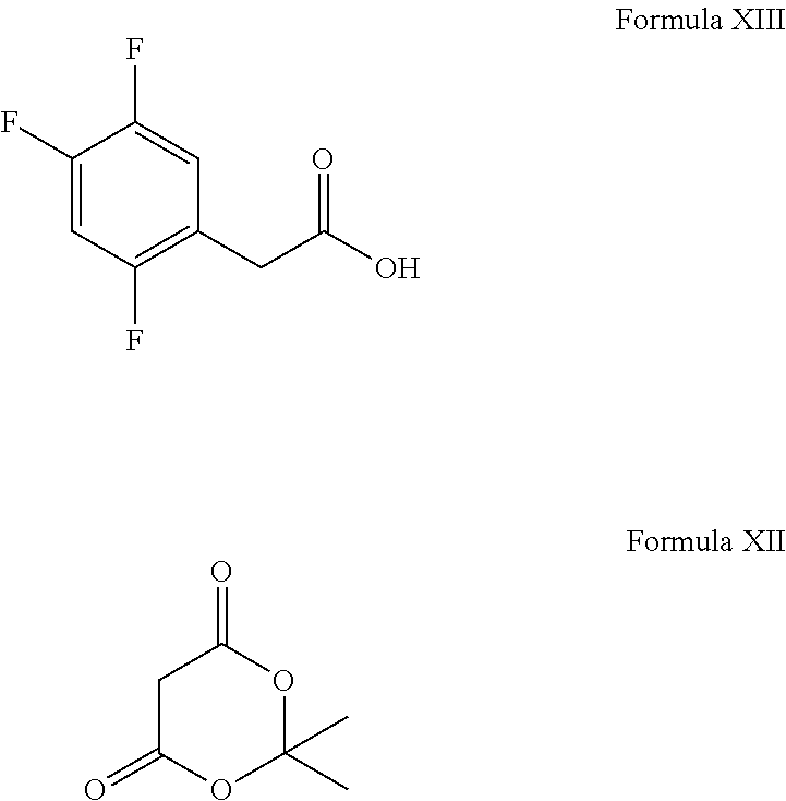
C1(F)=CC(F)=C(CC(O)=O)C=C1F.C1C(=O)OC(C)(C)OC1=O
